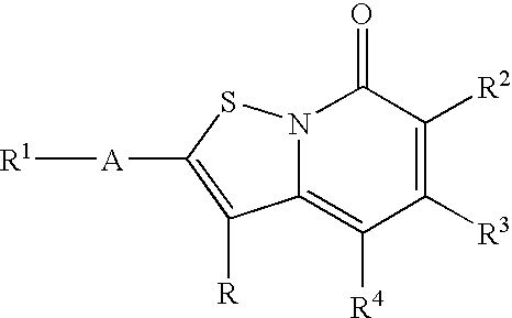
C12=C([R4])C([R3])=C([R2])C(=O)N1SC([A][R1])=C2[R]
